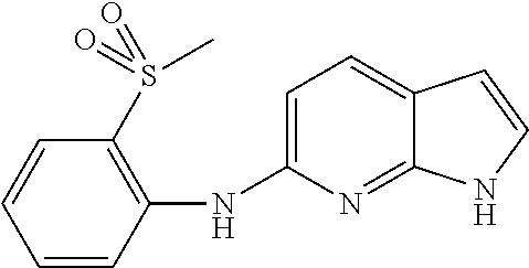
C1(NC2=CC=C3C(=N2)NC=C3)=C(S(=O)(C)=O)C=CC=C1
